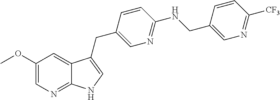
C1(OC)=CN=C2C(=C1)C(CC1=CN=C(NCC3=CN=C([CF3])C=C3)C=C1)=CN2
